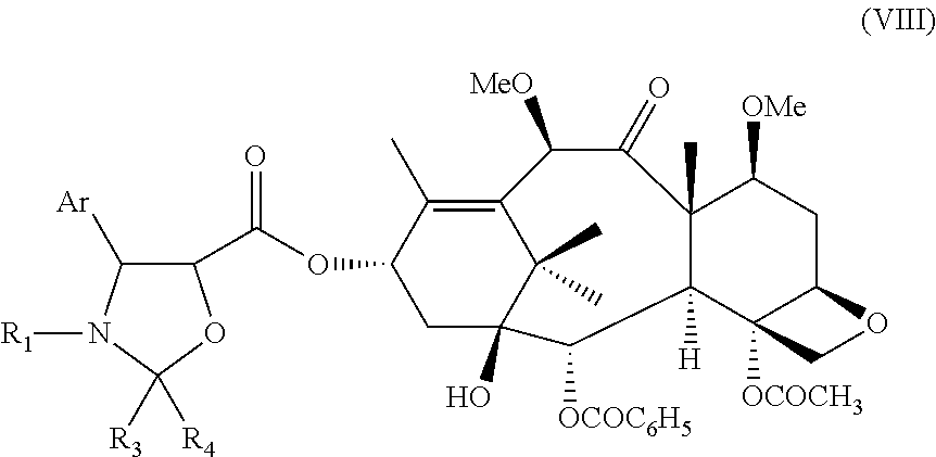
C1(C(OC2CC3(O)C(C)(C)C(=C2C)C([MeO])C(=O)C2(C)C([H])(C4([OCOCH3])C(CC2[OMe])OC4)C3[OCOC6H5])=O)C([Ar])N([R1])C([R3])([R4])O1
